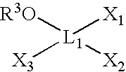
[R3O][L1]([X1])([X3])[X2]
